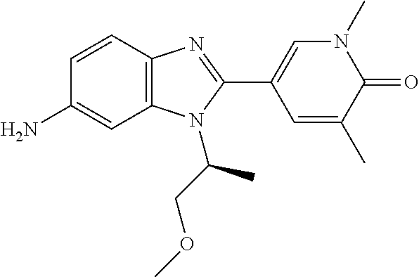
C1=CC2=C(C=C1N)N(C(COC)C)C(C1=CN(C)C(=O)C(C)=C1)=N2
